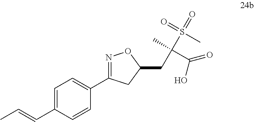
C1=C(C=CC)C=CC(C2=NOC(CC(C)(S(=O)(C)=O)C(=O)O)C2)=C1
